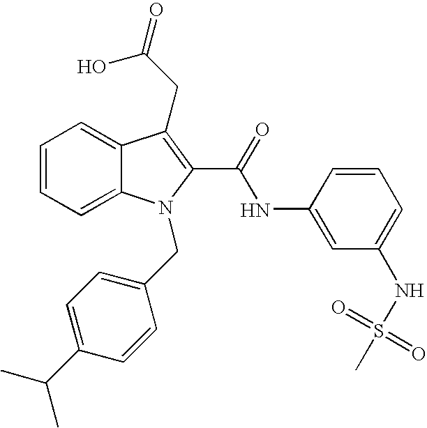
C1=CC=C2C(=C1)C(CC(=O)O)=C(C(=O)NC1=CC(NS(=O)(=O)C)=CC=C1)N2CC1=CC=C(C(C)C)C=C1
